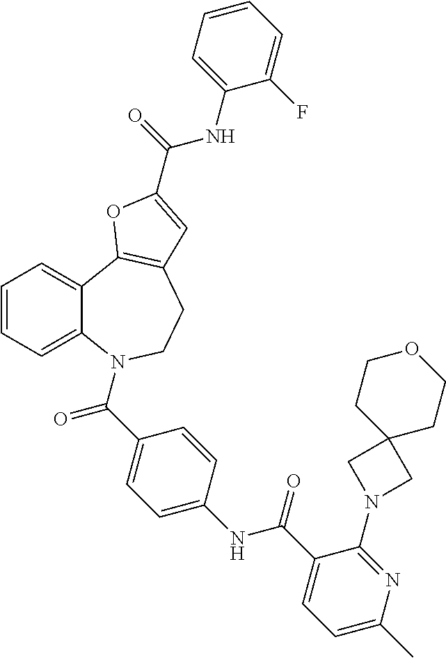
C1=CC=C2C(=C1)C1=C(CCN2C(=O)C2=CC=C(NC(=O)C3=CC=C(C)N=C3N3CC4(C3)CCOCC4)C=C2)C=C(C(=O)NC2=CC=CC=C2F)O1
